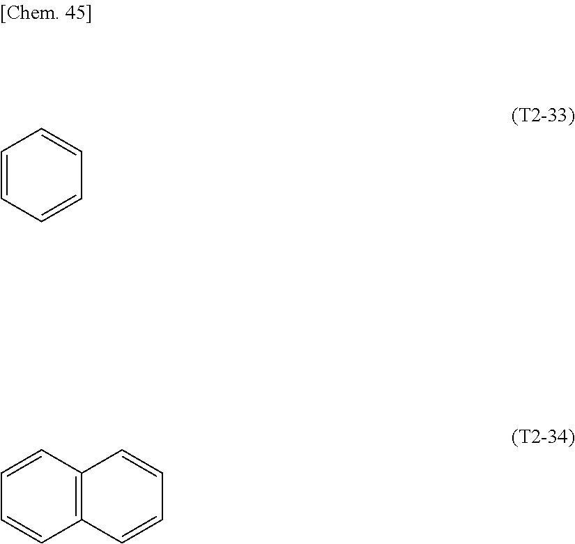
C1=CC=CC=C1.C12=C(C=CC=C1)C=CC=C2
